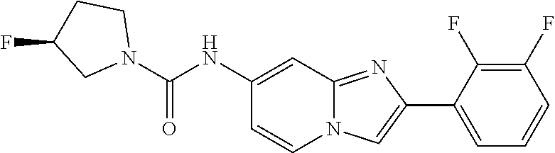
C1(F)=C(F)C(C2=CN3C(=N2)C=C(NC(N2CCC(F)C2)=O)C=C3)=CC=C1
